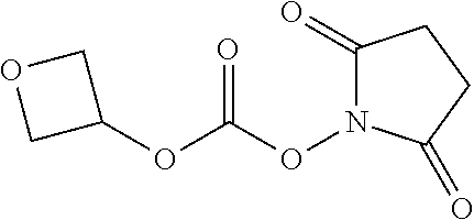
C1(=O)N(OC(OC2COC2)=O)C(=O)CC1
